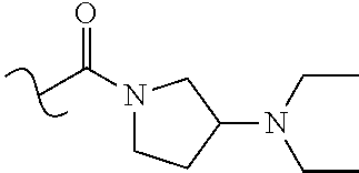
CC(N1CCC(N(CC)CC)C1)=O
